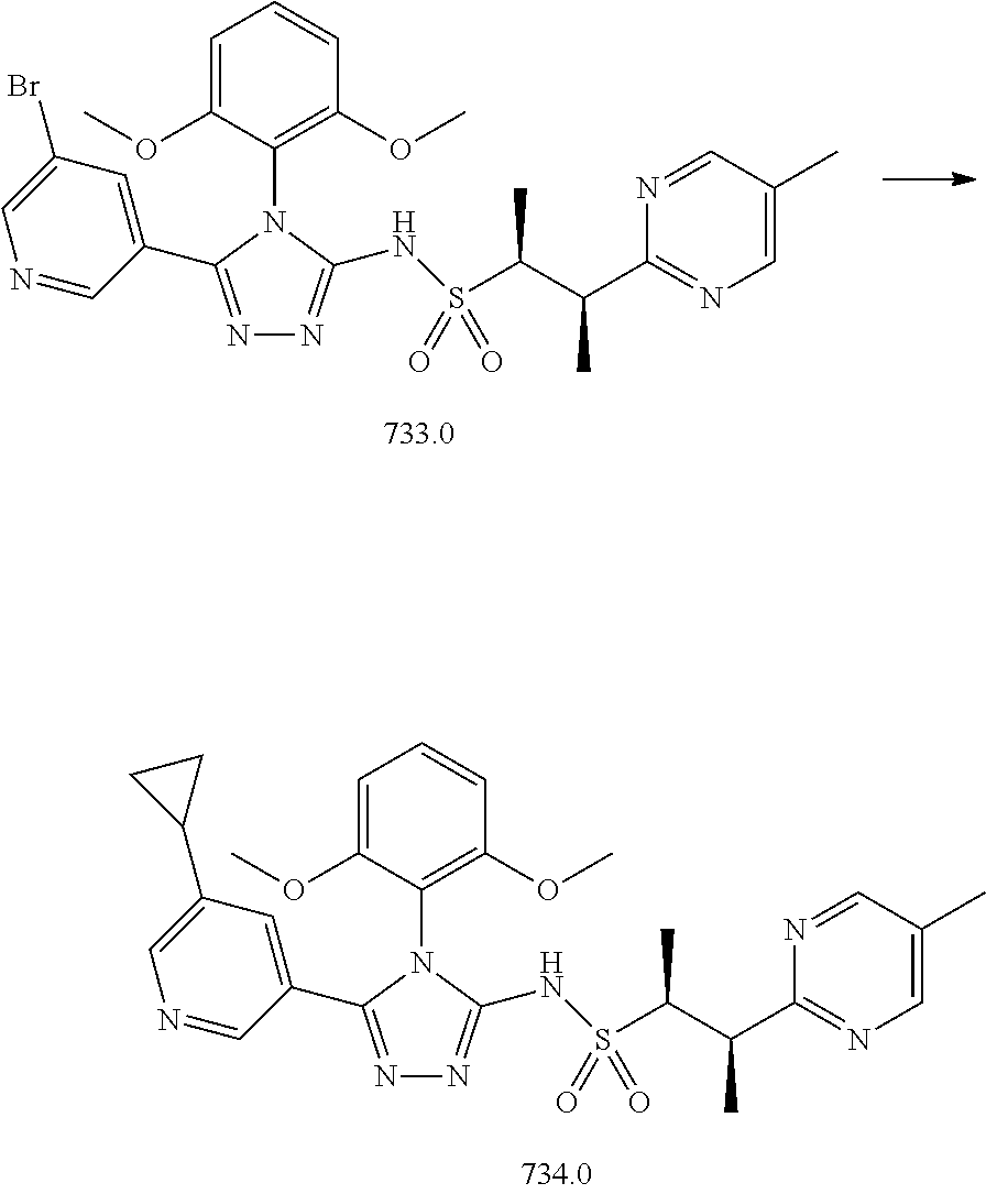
N1=C(C2=CC(Br)=CN=C2)N(C2=C(OC)C=CC=C2OC)C(NS(C(C(C2=NC=C(C)C=N2)C)C)(=O)=O)=N1.N1=C(C2=CC(C3CC3)=CN=C2)N(C2=C(OC)C=CC=C2OC)C(NS(C(C(C2=NC=C(C)C=N2)C)C)(=O)=O)=N1
